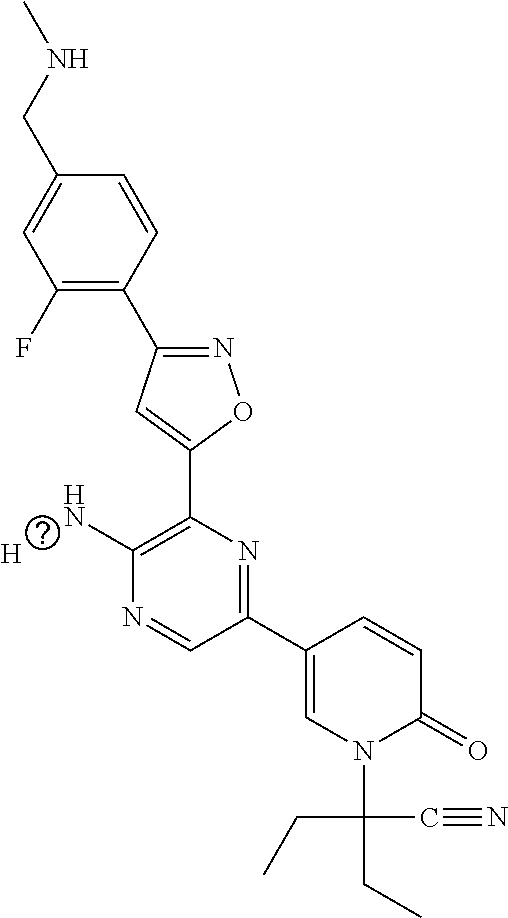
C1(F)=C(C2=NOC(C3=C(N)N=CC(C4=CN(C(CC)(CC)C#N)C(=O)C=C4)=N3)=C2)C=CC(CNC)=C1.[H]
